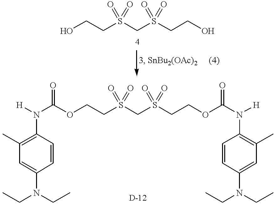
OCCS(CS(CCO)(=O)=O)(=O)=O.C1=C(N(CC)CC)C=CC(N([H])C(OCCS(CS(CCOC(=O)N([H])C2=C(C)C=C(N(CC)CC)C=C2)(=O)=O)(=O)=O)=O)=C1C
